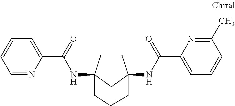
C1CC2(NC(C3=CC=CC=N3)=O)CC1(NC(C1=CC=CC(C)=N1)=O)CCC2
